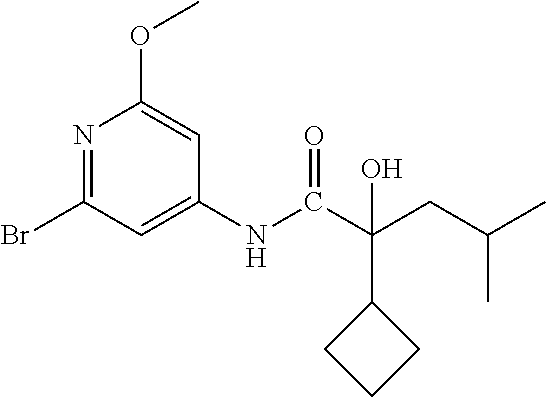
N1=C(Br)C=C(NC(C(CC(C)C)(C2CCC2)O)=O)C=C1OC
